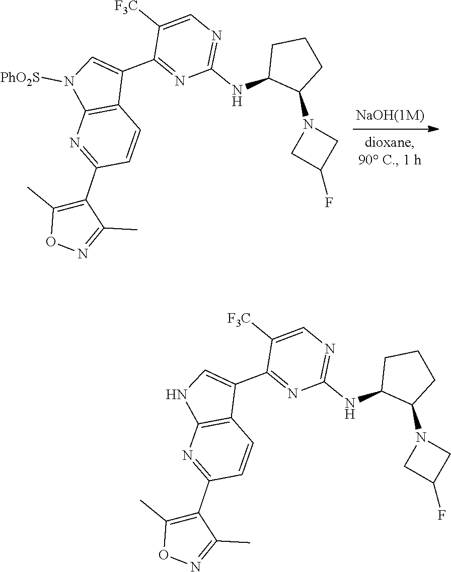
C1CCC(N2CC(F)C2)C1NC1=NC=C([F3C])C(C2=CNC3=C2C=CC(C2=C(C)ON=C2C)=N3)=N1.C1CCC(N2CC(F)C2)C1NC1=NC=C([F3C])C(C2=CN([PhO2S])C3=C2C=CC(C2=C(C)ON=C2C)=N3)=N1.[NaOH(1M)]
